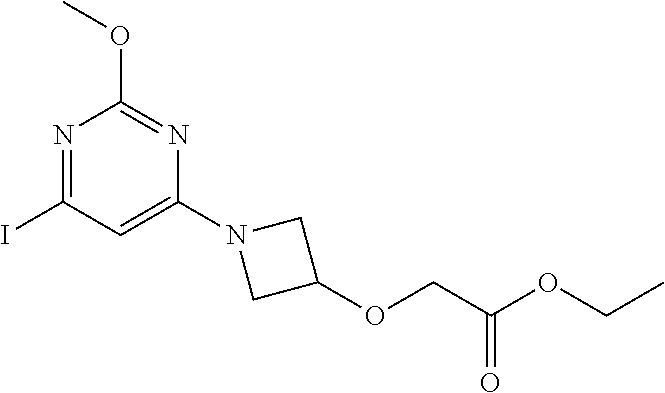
N1=C(I)C=C(N2CC(OCC(OCC)=O)C2)N=C1OC
